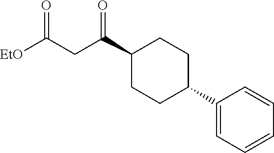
C1(C2CCC(C(CC([EtO])=O)=O)CC2)=CC=CC=C1
